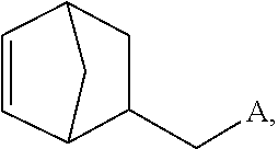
C1=CC2CC(C[A])C1C2
